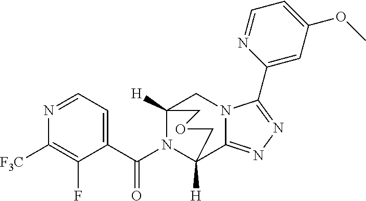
N1=CC=C(C(N2C3([H])C4=NN=C(C5=CC(OC)=CC=N5)N4CC2([H])COC3)=O)C(F)=C1[F3C]
